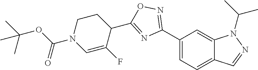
C1(C2=NOC(C3CCN(C(OC(C)(C)C)=O)C=C3F)=N2)=CC=C2C(=C1)N(C(C)C)N=C2
